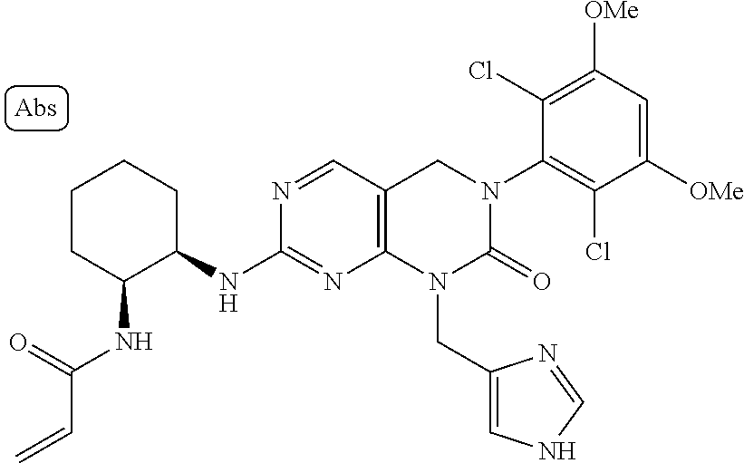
C1(NC2C(NC(=O)C=C)CCCC2)=NC2=C(C=N1)CN(C1=C(Cl)C([OMe])=CC([OMe])=C1Cl)C(=O)N2CC1=CNC=N1
